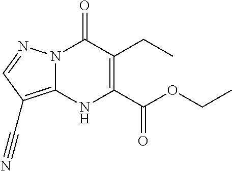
C1(CC)=C(C(OCC)=O)NC2=C(C#N)C=NN2C1=O
